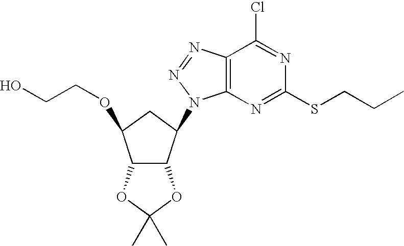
C12=C(N=C(SCCC)N=C1Cl)N(C1C3C(C(OCCO)C1)OC(C)(C)O3)N=N2
